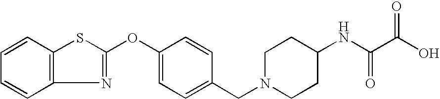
C1=CC2=C(C=C1)N=C(OC1=CC=C(CN3CCC(NC(C(O)=O)=O)CC3)C=C1)S2
